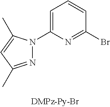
C1=C(N2N=C(C)C=C2C)N=C(Br)C=C1
